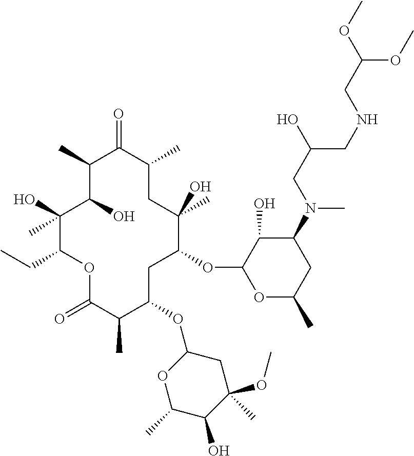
C1(O)(C)C(CC)OC(=O)C(C)C(OC2OC(C)C(O)C(OC)(C)C2)CC(OC2OC(C)CC(N(C)CC(CNCC(OC)OC)O)C2O)C(O)(C)CC(C)C(=O)C(C)C1O
